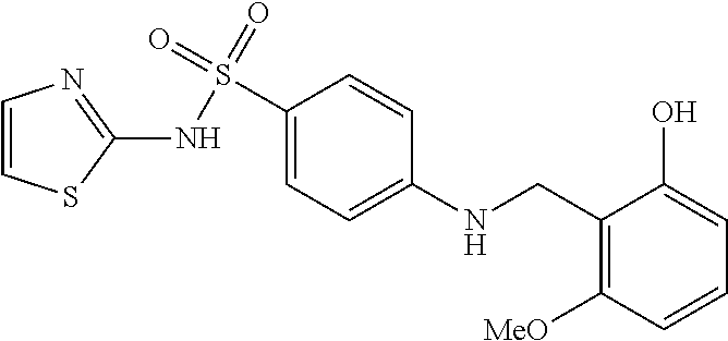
C1(CNC2=CC=C(S(NC3=NC=CS3)(=O)=O)C=C2)=C([MeO])C=CC=C1O
